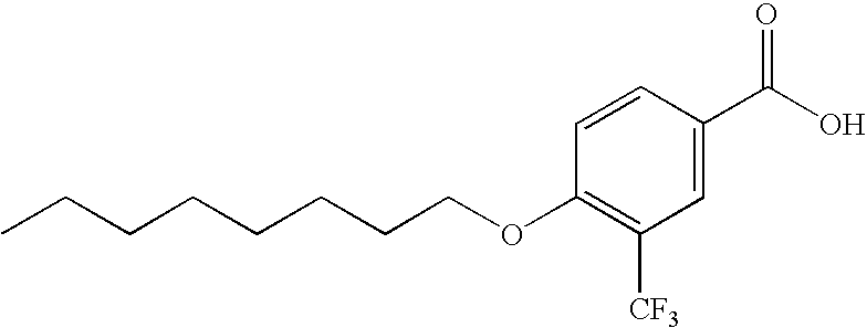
C1=C(C(O)=O)C=CC(OCCCCCCCC)=C1[CF3]
